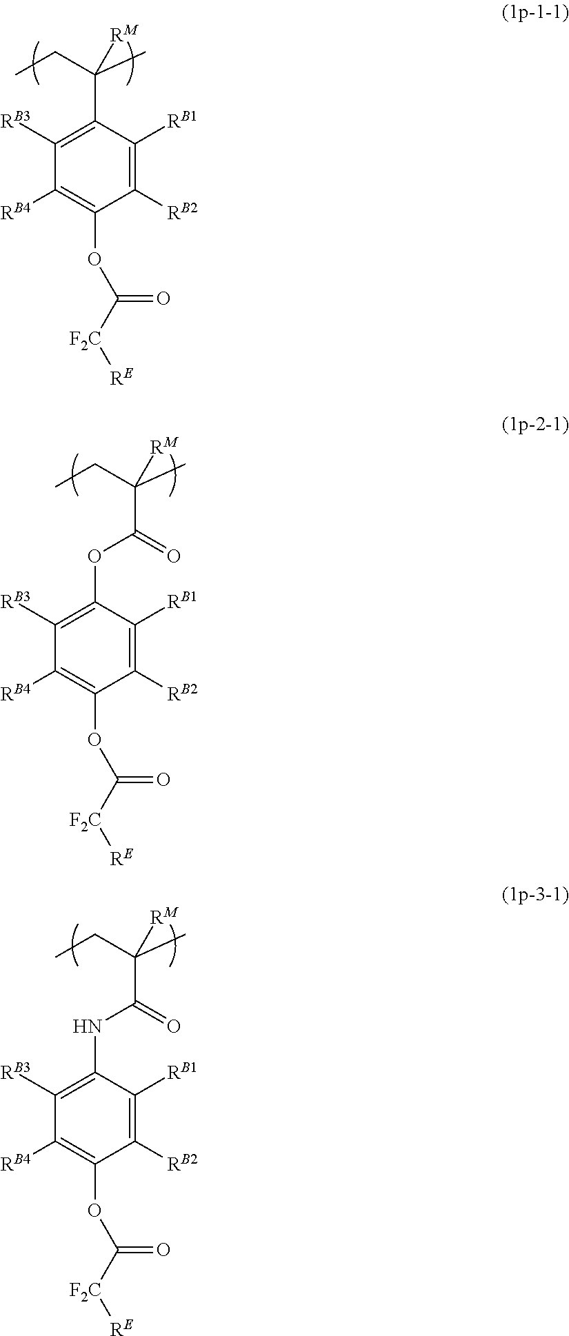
C1(C(CC)(C)[RM])=C([RB3])C([RB4])=C(OC([F2C][RE])=O)C([RB2])=C1[RB1].C1(OC(=O)C(C)(CC)[RM])=C([RB3])C([RB4])=C(OC([F2C][RE])=O)C([RB2])=C1[RB1].C1(NC(=O)C(C)(CC)[RM])=C([RB3])C([RB4])=C(OC([F2C][RE])=O)C([RB2])=C1[RB1]
